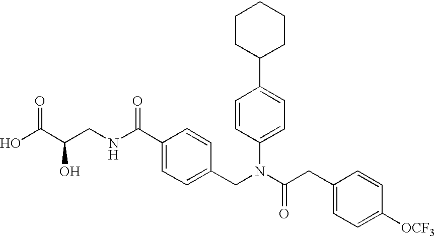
C1CC(C2=CC=C(N(CC3=CC=C(C(NCC(C(O)=O)O)=O)C=C3)C(CC3=CC=C([OCF3])C=C3)=O)C=C2)CCC1
